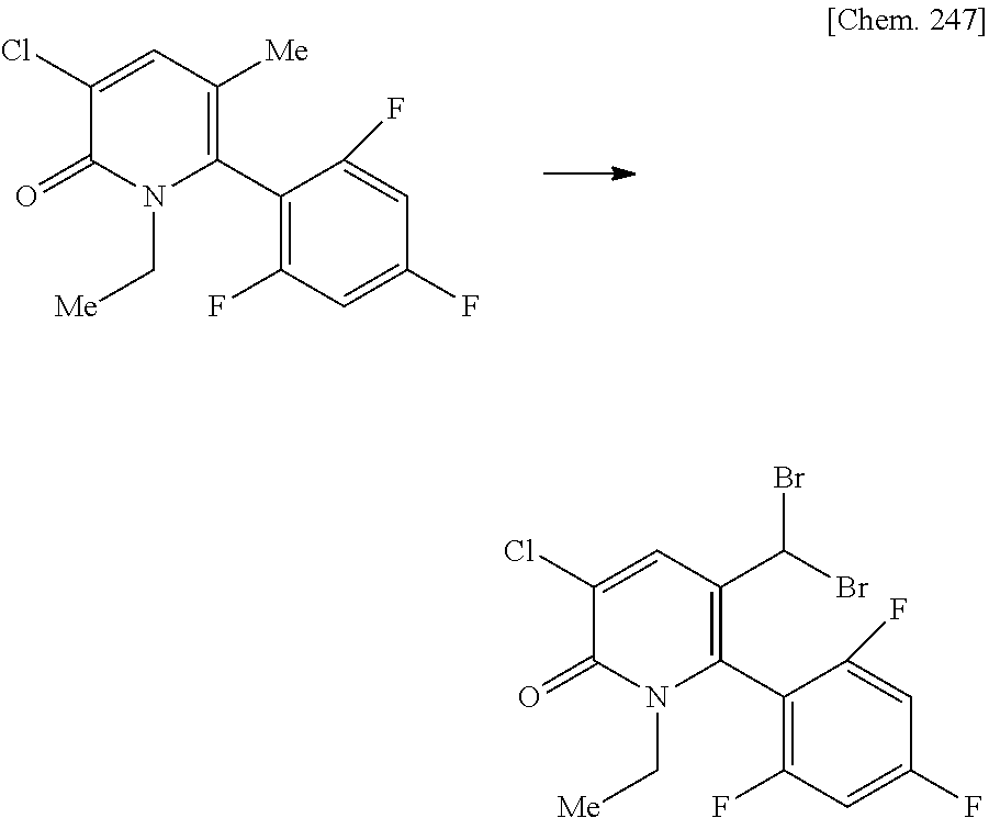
C1(Cl)=CC([Me])=C(C2=C(F)C=C(F)C=C2F)N(C[Me])C1=O.C1(Cl)=CC(C(Br)Br)=C(C2=C(F)C=C(F)C=C2F)N(C[Me])C1=O
